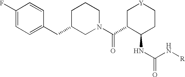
C1(F)=CC=C(CC2CN(C(C3C(NC(=O)N[R])CC[Y]C3)=O)CCC2)C=C1
